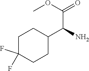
C1(C(C(OC)=O)N)CCC(F)(F)CC1
